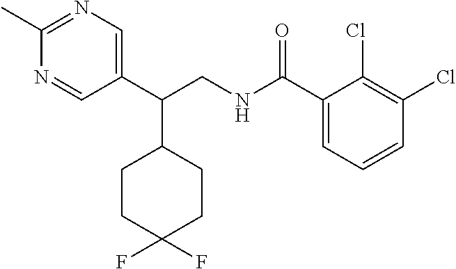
C1(C(CNC(C2=CC=CC(Cl)=C2Cl)=O)C2CCC(F)(F)CC2)=CN=C(C)N=C1
